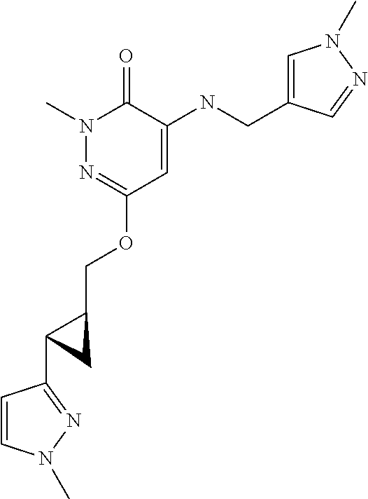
N1(C)N=C(OCC2CC2C2=NN(C)C=C2)C=C(NCC2=CN(C)N=C2)C1=O
